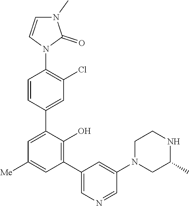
C1=CN(C2=C(Cl)C=C(C3=CC([Me])=CC(C4=CN=CC(N5CC(C)NCC5)=C4)=C3O)C=C2)C(=O)N1C
